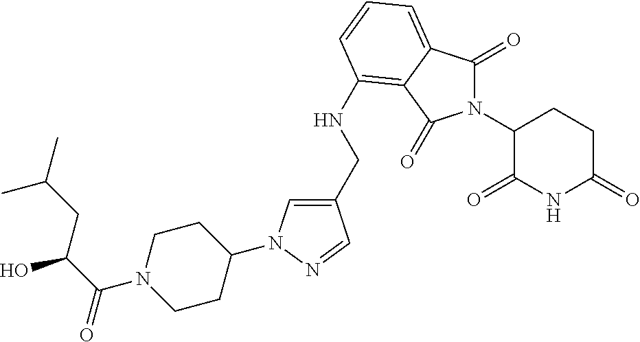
C1(CNC2=C3C(=CC=C2)C(=O)N(C2C(=O)NC(=O)CC2)C3=O)=CN(C2CCN(C(C(CC(C)C)O)=O)CC2)N=C1
